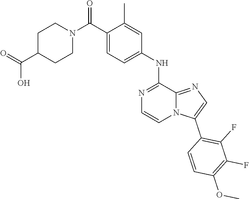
C1=CN2C(=NC=C2C2=C(F)C(F)=C(OC)C=C2)C(NC2=CC=C(C(N3CCC(C(=O)O)CC3)=O)C(C)=C2)=N1
